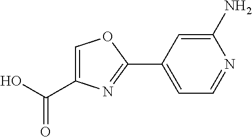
C(=O)(O)C1=COC(C2=CC=NC(N)=C2)=N1
